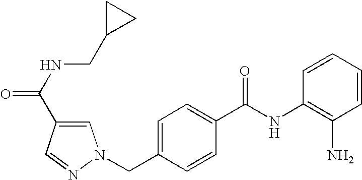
C1=CC=CC(NC(C2=CC=C(CN3C=C(C(NCC4CC4)=O)C=N3)C=C2)=O)=C1N
